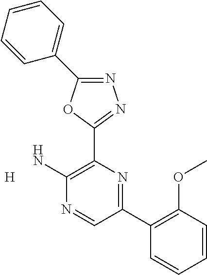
N1=C(C2=CC=CC=C2)OC(C2=C(N)N=CC(C3=C(OC)C=CC=C3)=N2)=N1.[H]
